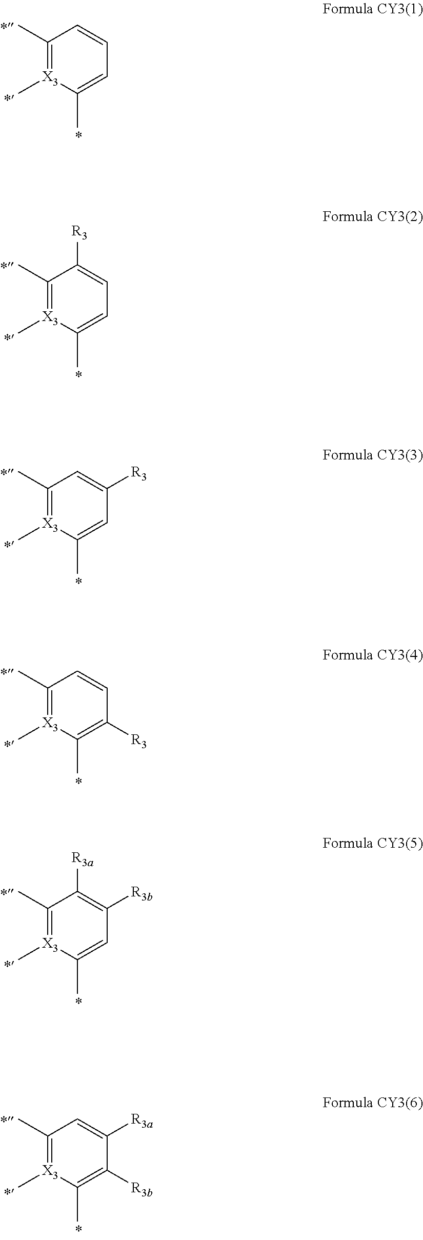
C1(C)=[X3](C)C(C)=CC=C1.C1(C)=[X3](C)C(C)=CC=C1[R3].C1(C)=[X3](C)C(C)=CC([R3])=C1.C1(C)=[X3](C)C(C)=C([R3])C=C1.C1(C)=[X3](C)C(C)=CC([R3b])=C1[R3a].C1(C)=[X3](C)C(C)=C([R3b])C([R3a])=C1
